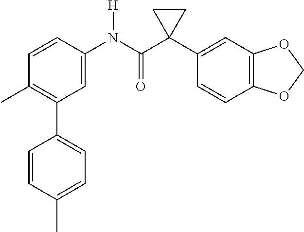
C1=C(N(C(C2(C3=CC4=C(C=C3)OCO4)CC2)=O)[H])C=CC(C)=C1C1=CC=C(C)C=C1
